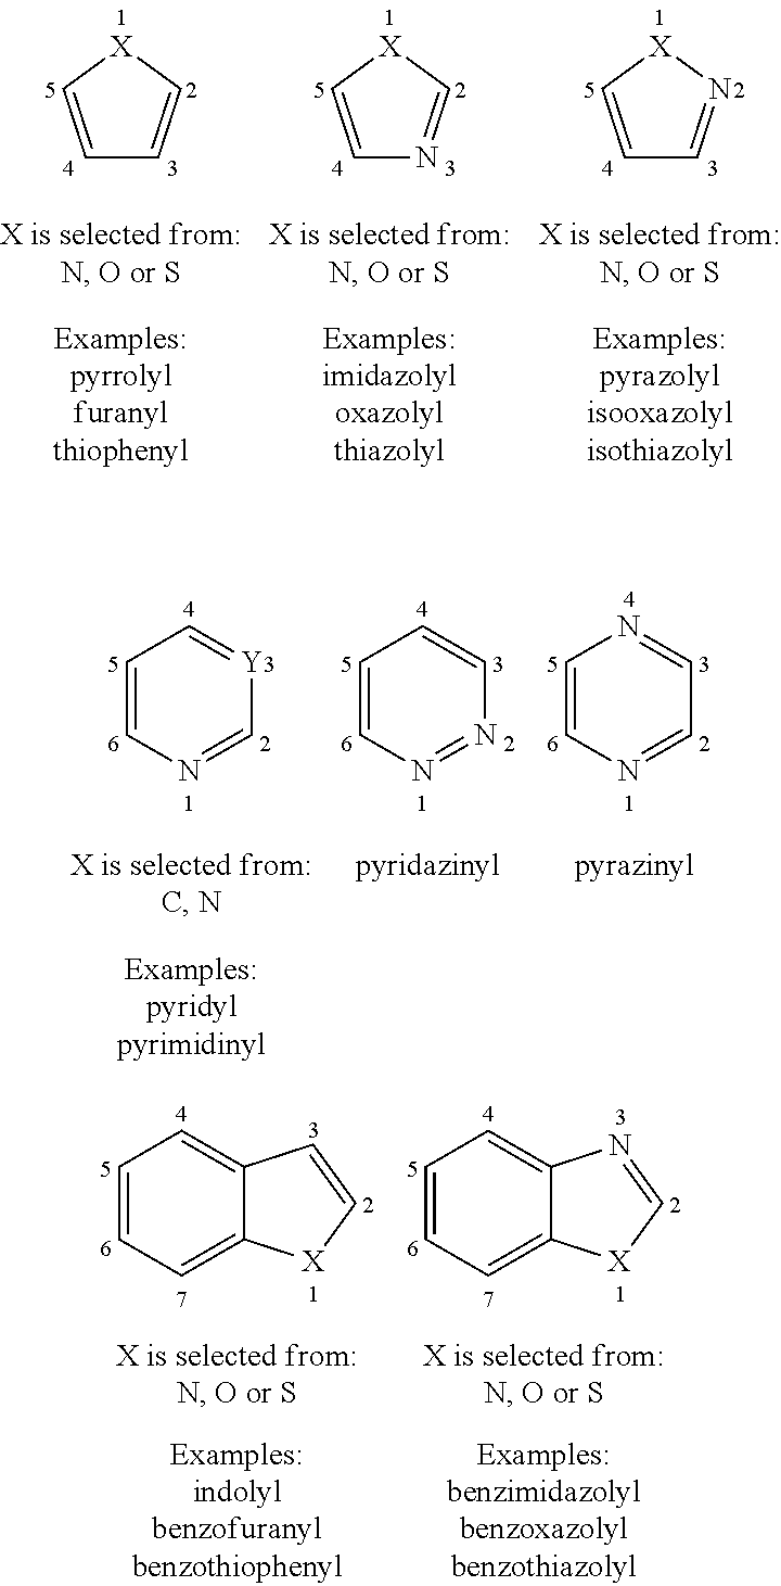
C1=C[X]N=C1.C1=C[X]C=N1.C1=C[X]C=C1.C1=CN=C[Y]=C1.C1=CN=NC=C1.C1=CN=CC=N1.C1=CC=C2C(=C1)C=C[X]2.C1=CC=C2C(=C1)N=C[X]2
